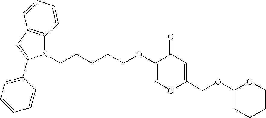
N1(CCCCCOC2=COC(COC3OCCCC3)=CC2=O)C2=C(C=C1C1=CC=CC=C1)C=CC=C2
